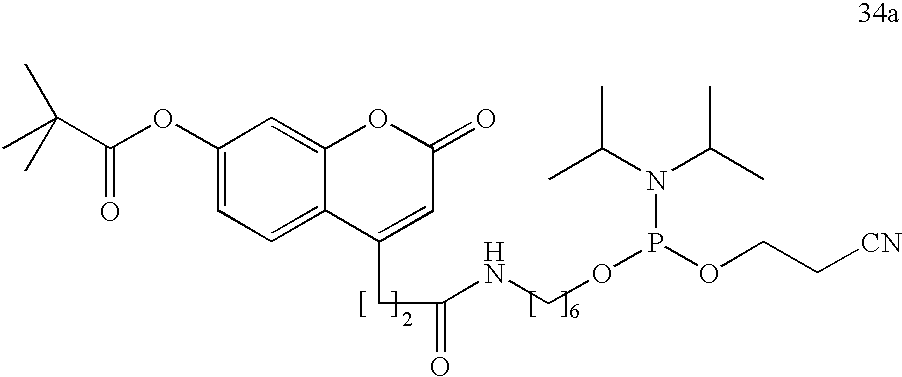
C(C)(C)(C)C(=O)OC1=CC=C2C(=C1)OC(=O)C=C2CC(=O)NCOP(N(C(C)C)C(C)C)OCC[CN]
